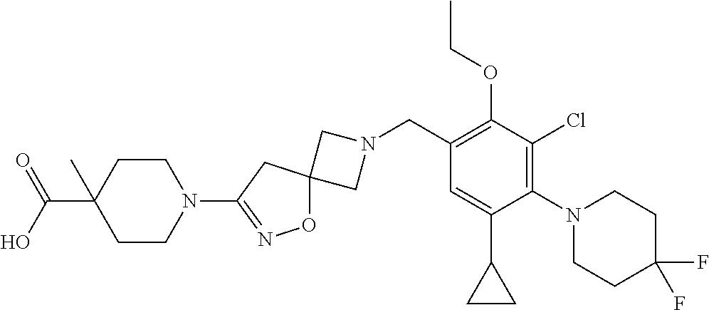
C1N(CC2=C(OCC)C(Cl)=C(N3CCC(F)(F)CC3)C(C3CC3)=C2)CC12ON=C(N1CCC(C(=O)O)(C)CC1)C2
